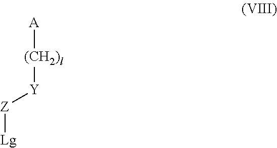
[Lg][Z][Y][(CH2)l][A]
